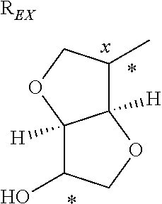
[REX].C12([H])C(C)COC1([H])C(O)CO2.*.*.[x]
